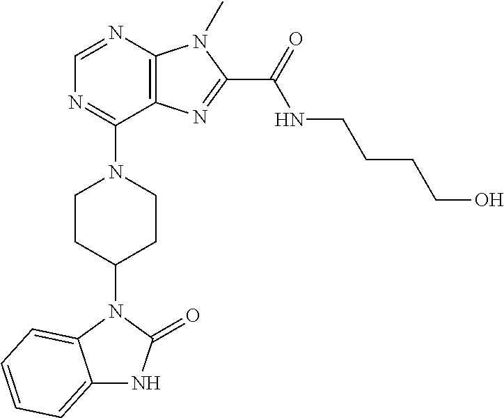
C1=NC2=C(C(N3CCC(N4C5=CC=CC=C5NC4=O)CC3)=N1)N=C(C(NCCCCO)=O)N2C
